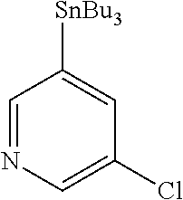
C1=NC=C(Cl)C=C1[SnBu3]
